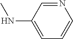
C1=NC=CC=C1NC
